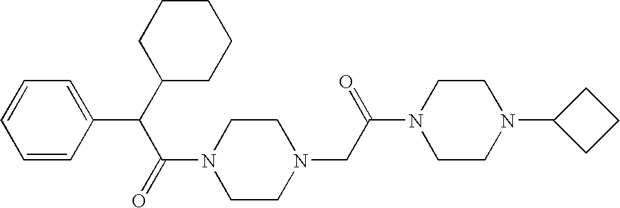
O=C(C(C1=CC=CC=C1)C1CCCCC1)N1CCN(CC(N2CCN(C3CCC3)CC2)=O)CC1
